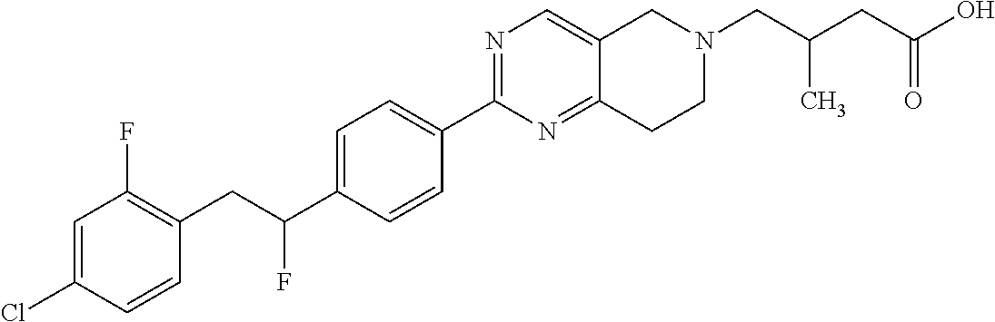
C1=C(Cl)C=CC(CC(C2=CC=C(C3=NC=C4C(=N3)CCN(CC(C)CC(=O)O)C4)C=C2)F)=C1F
